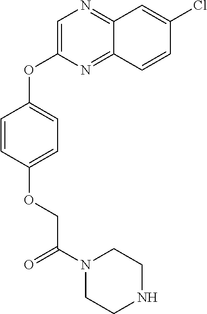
C1=C(OC2=CC=C(OCC(=O)N3CCNCC3)C=C2)N=C2C(=N1)C=C(Cl)C=C2
